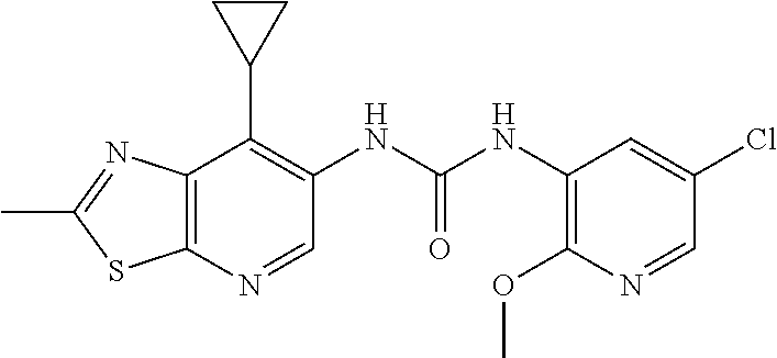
C12=C(N=CC(NC(NC3=C(OC)N=CC(Cl)=C3)=O)=C1C1CC1)SC(C)=N2
